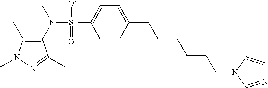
C1(C)=C(N([S+](C2=CC=C(CCCCCCN3C=CN=C3)C=C2)([O-])=O)C)C(C)=NN1C
